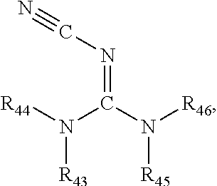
N(=C(N([R46])[R45])N([R43])[R44])C#N
